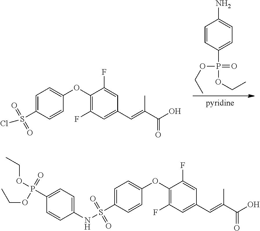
NC1=CC=C(P(OCC)(=O)OCC)C=C1.C1=C(S(Cl)(=O)=O)C=CC(OC2=C(F)C=C(C=C(C(O)=O)C)C=C2F)=C1.C1=C(S(=O)(=O)NC2=CC=C(P(OCC)(OCC)=O)C=C2)C=CC(OC2=C(F)C=C(C=C(C(O)=O)C)C=C2F)=C1
